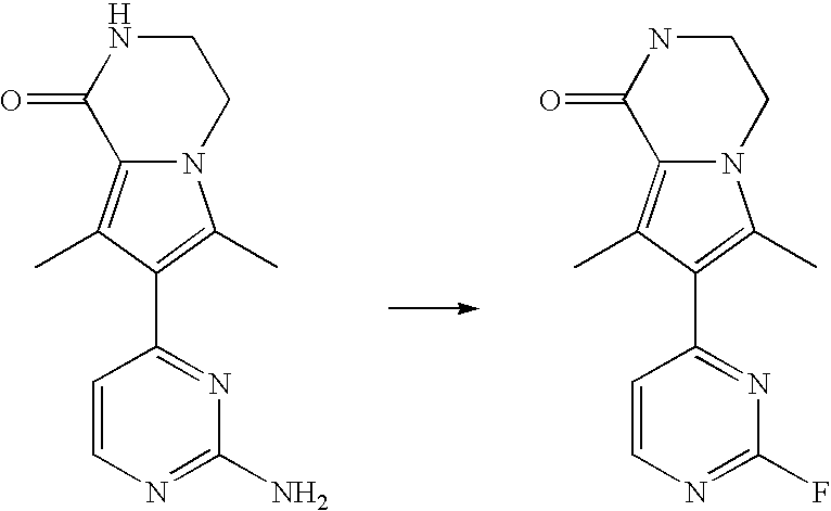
C12=C(C)C(C3=NC(N)=NC=C3)=C(C)N1CCNC2=O.C12=C(C)C(C3=NC(F)=NC=C3)=C(C)N1CCNC2=O
